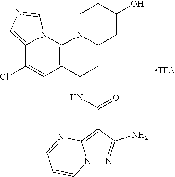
N12C(=CN=C1)C(Cl)=CC(C(C)NC(C1=C3N(N=C1N)C=CC=N3)=O)=C2N1CCC(O)CC1
